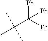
CC(C([Ph])([Ph])[Ph])(C)C
